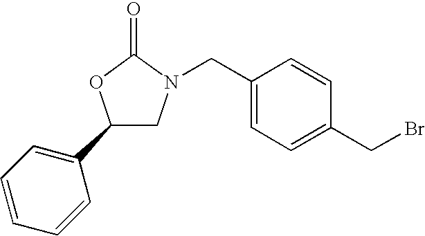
C1(C2=CC=CC=C2)CN(CC2=CC=C(CBr)C=C2)C(=O)O1
